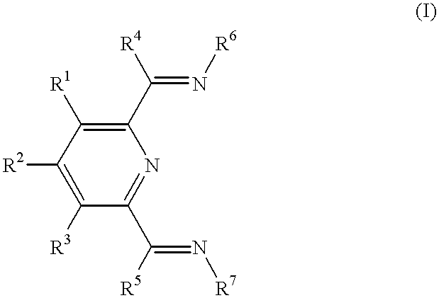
C1([R2])=C([R3])C(C([R5])=N[R7])=NC(C(=N[R6])[R4])=C1[R1]
